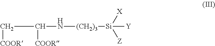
C(C(N[(CH2)3][Si]([Z])([X])[Y])[COOR])[COOR]
